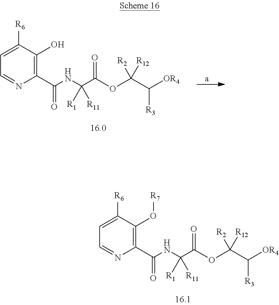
C(NC(C(OC(C([OR4])[R3])([R2])[R12])=O)([R1])[R11])(C1=C(O)C([R6])=CC=N1)=O.C(NC(C(OC(C([OR4])[R3])([R2])[R12])=O)([R1])[R11])(C1=C(O[R7])C([R6])=CC=N1)=O
